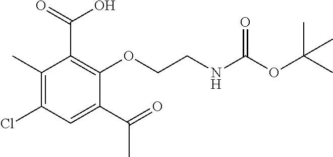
C1(C)=C(Cl)C=C(C(=O)C)C(OCCNC(OC(C)(C)C)=O)=C1C(=O)O
